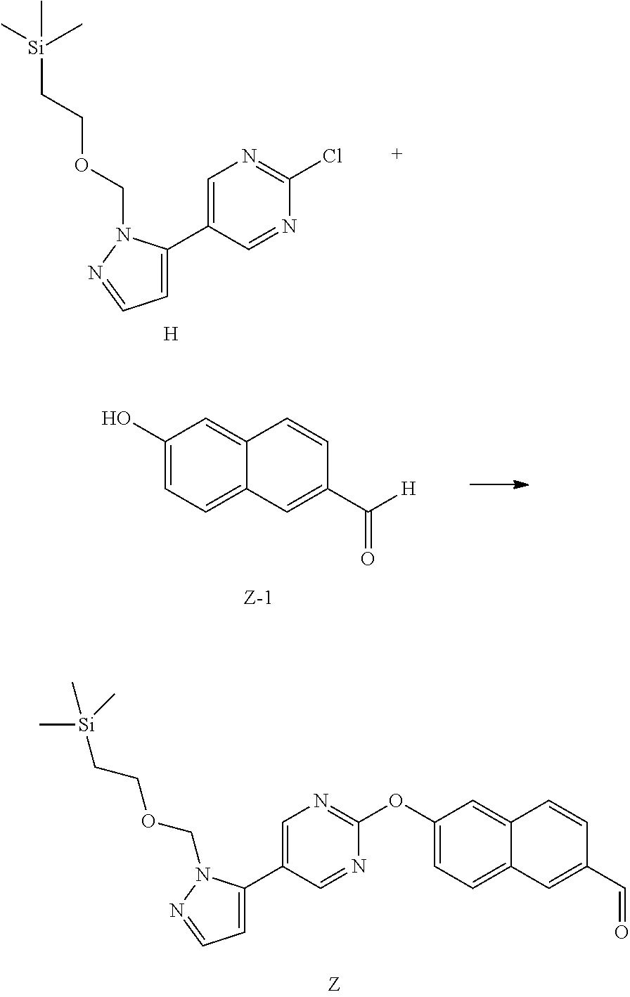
C1=C(C2=CC=NN2COCC[Si](C)(C)C)C=NC(Cl)=N1.[H].C1(O)=CC=C2C(=C1)C=CC(C([H])=O)=C2.C1(OC2=NC=C(C3=CC=NN3COCC[Si](C)(C)C)C=N2)=CC=C2C(=C1)C=CC(C=O)=C2
